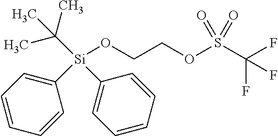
O(CCOS(C(F)(F)F)(=O)=O)[Si](C1=CC=CC=C1)(C1=CC=CC=C1)C(C)(C)C
